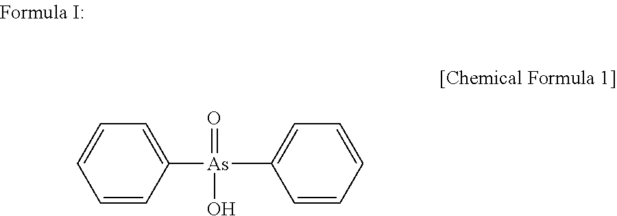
C1=CC([As](C2=CC=CC=C2)(=O)O)=CC=C1
